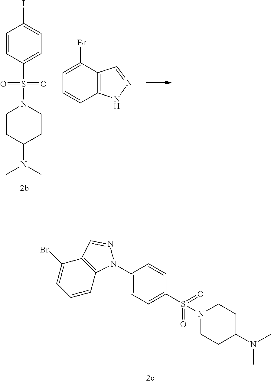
C1=CC(S(=O)(N2CCC(N(C)C)CC2)=O)=CC=C1I.C1=C(Br)C2=C(C=C1)NN=C2.C1=C(Br)C2=C(C=C1)N(C1=CC=C(S(=O)(=O)N3CCC(N(C)C)CC3)C=C1)N=C2
